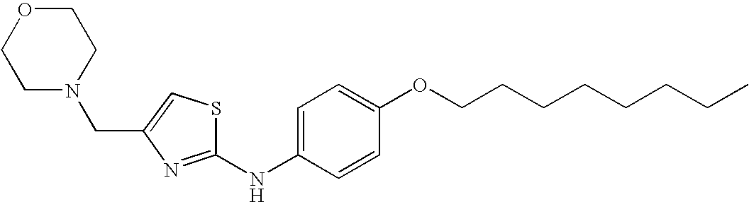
C1=C(NC2=NC(CN3CCOCC3)=CS2)C=CC(OCCCCCCCC)=C1
